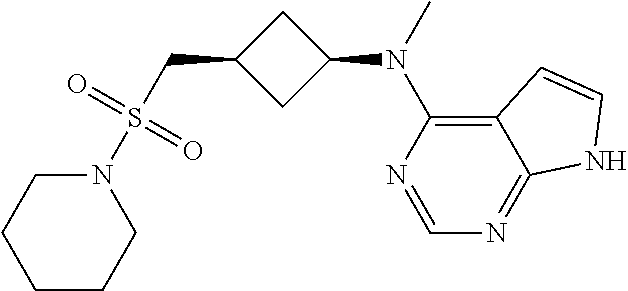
N1(S(CC2CC(N(C3=C4C(=NC=N3)NC=C4)C)C2)(=O)=O)CCCCC1
